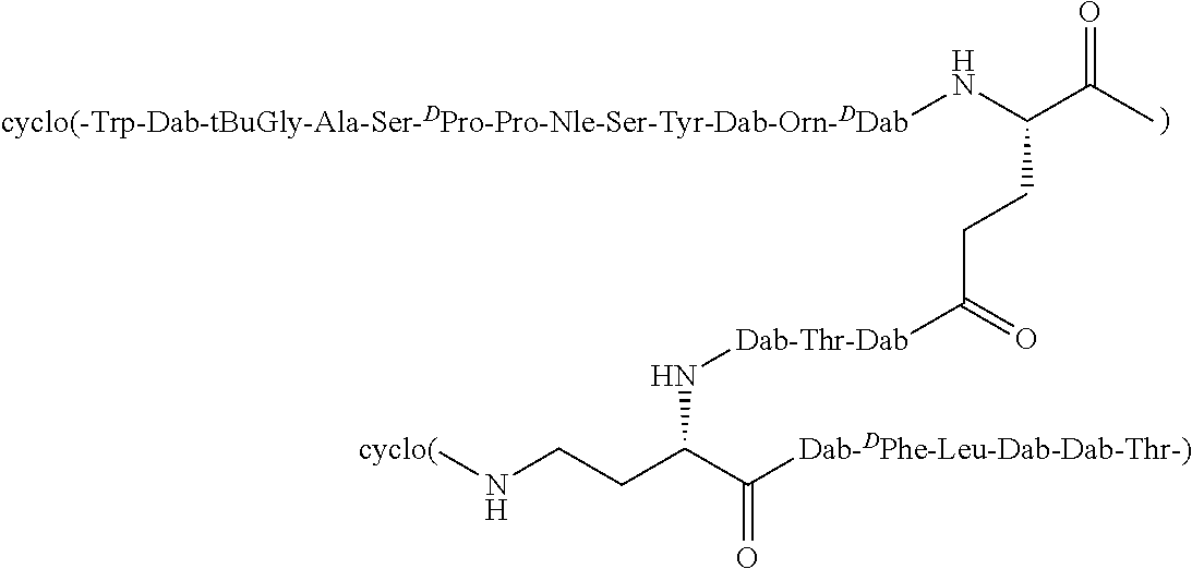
C(C(C)=O)(CCC([Dab-Thr-Dab]NC(CCN[cyclo(])C([Dab-DPhe-Leu-Dab-Dab-Thr-)])=O)=O)N[cyclo(-Trp-Dab-tBuGly-Ala-Ser-DPro-Pro-Nle-Ser-Tyr-Dab-Orn-DDab]
